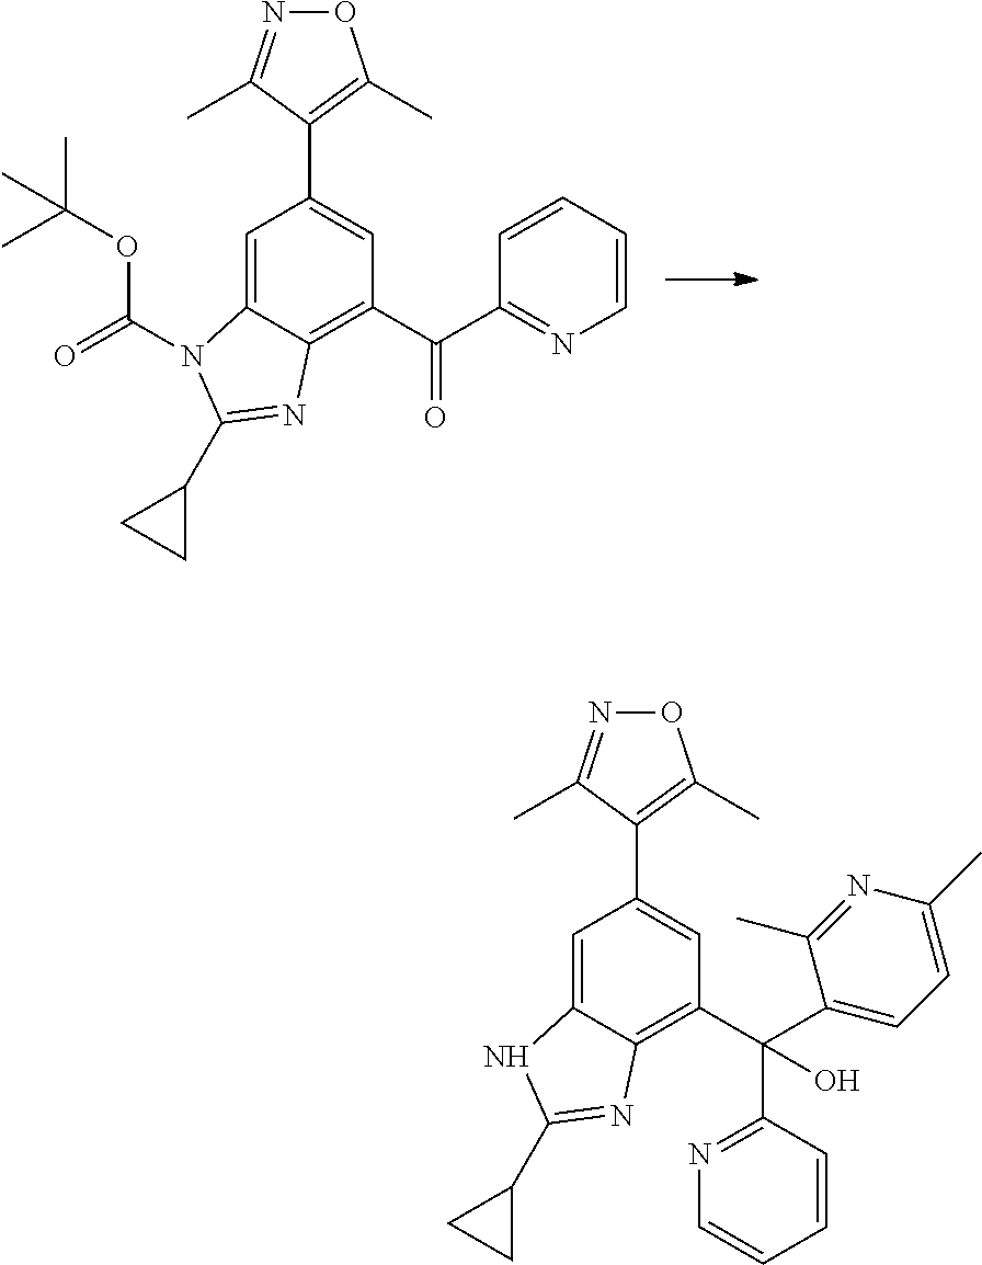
C1=C2C(=C(C(C3=NC=CC=C3)=O)C=C1C1=C(C)ON=C1C)N=C(C1CC1)N2C(=O)OC(C)(C)C.C1=C2C(=C(C(C3=CC=C(C)N=C3C)(C3=NC=CC=C3)O)C=C1C1=C(C)ON=C1C)N=C(C1CC1)N2
